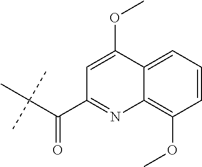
C1(C(C(C)(C)C)=O)=NC2=C(OC)C=CC=C2C(OC)=C1
